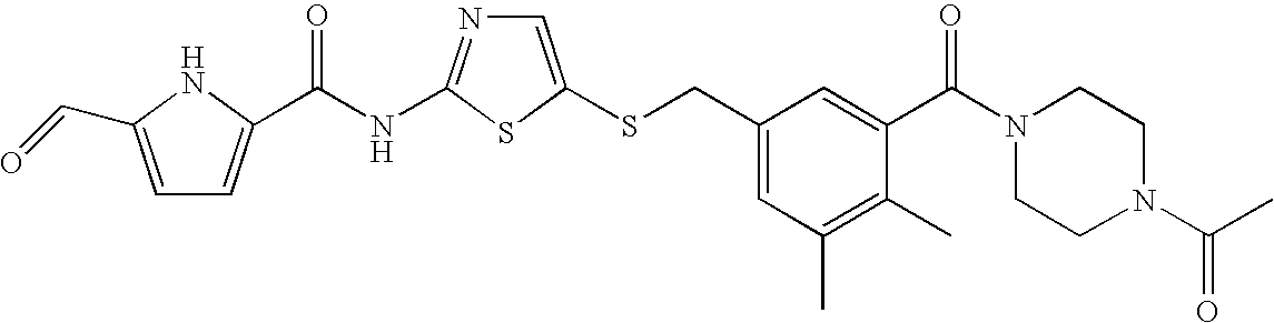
C1=C(SCC2=CC(C)=C(C)C(C(N3CCN(C(=O)C)CC3)=O)=C2)SC(NC(=O)C2=CC=C(C=O)N2)=N1
